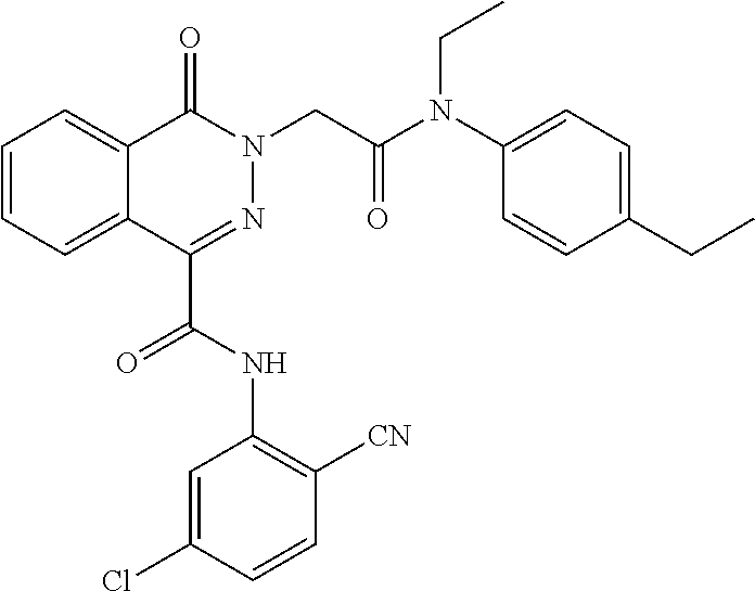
C1=CC=C2C(=C1)C(=O)N(CC(=O)N(C1=CC=C(CC)C=C1)CC)N=C2C(=O)NC1=C([CN])C=CC(Cl)=C1
